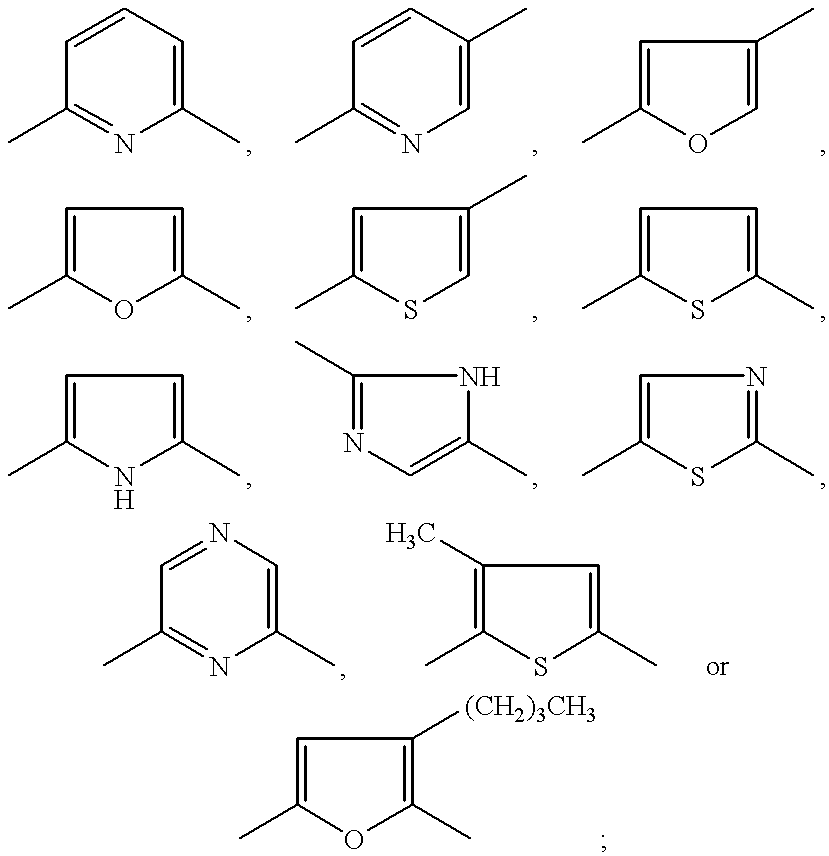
C1=CC(C)=NC(C)=C1.C1=CC(C)=NC=C1C.C1=C(C)OC=C1C.C1=C(C)OC(C)=C1.C1=C(C)SC=C1C.C1=C(C)SC(C)=C1.C1=C(C)NC(C)=C1.C1(C)=NC=C(C)N1.C1=C(C)SC(C)=N1.N1=CC(C)=NC(C)=C1.C1(C)=C(C)SC(C)=C1.C1=C(C)OC(C)=C1[(CH2)3CH3]
